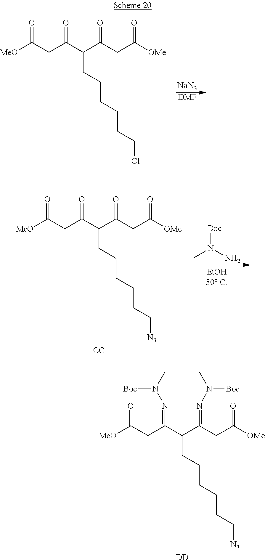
C(CC(=NN(C)[Boc])C(C(CC([OMe])=O)=NN([Boc])C)CCCCCC[N3])([MeO])=O.[DD].C(C(C(CC([OMe])=O)=O)CCCCCCCl)(CC([MeO])=O)=O.[NaN3].[DMF].C(C(C(CC([OMe])=O)=O)CCCCCC[N3])(CC([MeO])=O)=O.[CC].[Boc]N(N)C
